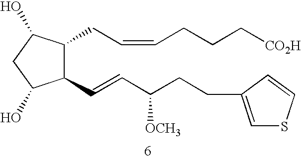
C1(C=CC(CCC2=CSC=C2)[OCH3])C(CC=CCCC[CO2H])C(O)CC1O
